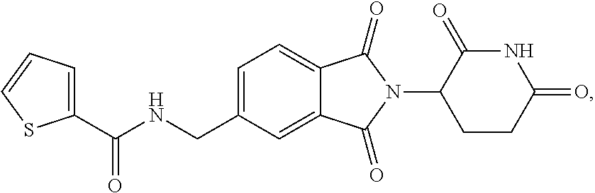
C1=C(CNC(C2=CC=CS2)=O)C=C2C(=C1)C(=O)N(C1CCC(=O)NC1=O)C2=O
